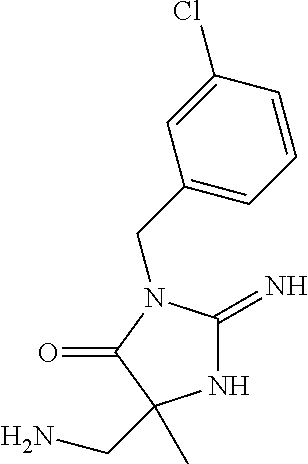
N1C(=N)N(CC2=CC=CC(Cl)=C2)C(=O)C1(CN)C
